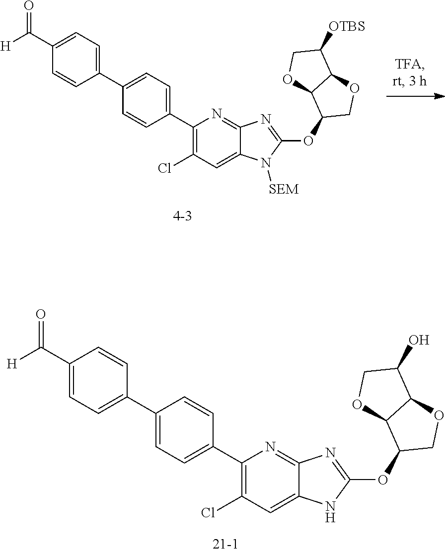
C1(C(=O)[H])=CC=C(C2=CC=C(C3=C(Cl)C=C4C(=N3)N=C(OC3COC5C3OCC5O)N4)C=C2)C=C1.C1(C([H])=O)=CC=C(C2=CC=C(C3=C(Cl)C=C4C(=N3)N=C(OC3COC5C3OCC5[OTBS])N4[SEM])C=C2)C=C1
